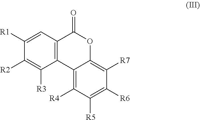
C12=C(C=C([R1])C([R2])=C1[R3])C(=O)OC1=C([R7])C([R6])=C([R5])C([R4])=C21
